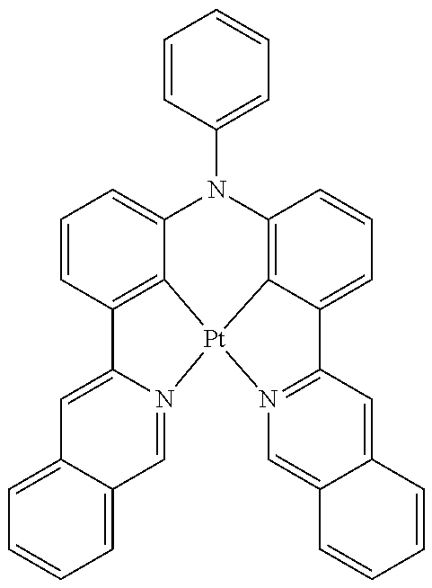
C1=CC(N2C3=CC=CC4=C3[Pt]3(C5=C2C=CC=C5C2=N3C=C3C(=C2)C=CC=C3)N2=CC3=CC=CC=C3C=C42)=CC=C1
